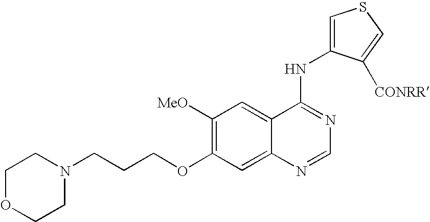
C1([MeO])=C(OCCCN2CCOCC2)C=C2C(=C1)C(NC1=CSC=C1[CONRR])=NC=N2
